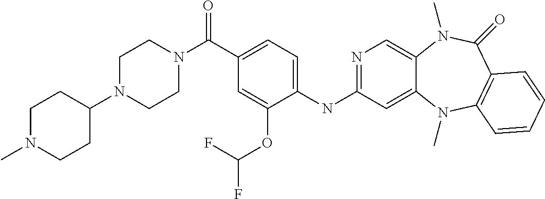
C1(NC2=NC=C3C(=C2)N(C)C2=C(C(=O)N3C)C=CC=C2)=CC=C(C(=O)N2CCN(C3CCN(C)CC3)CC2)C=C1OC(F)F
